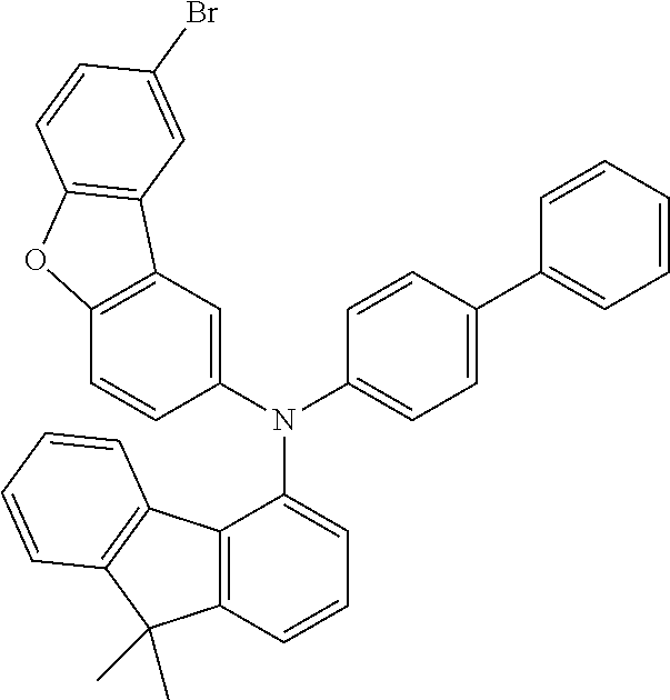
C12=C(C=CC=C1N(C1=CC=C(C3=CC=CC=C3)C=C1)C1=CC3=C(C=C1)OC1=C3C=C(Br)C=C1)C(C)(C)C1=C2C=CC=C1
